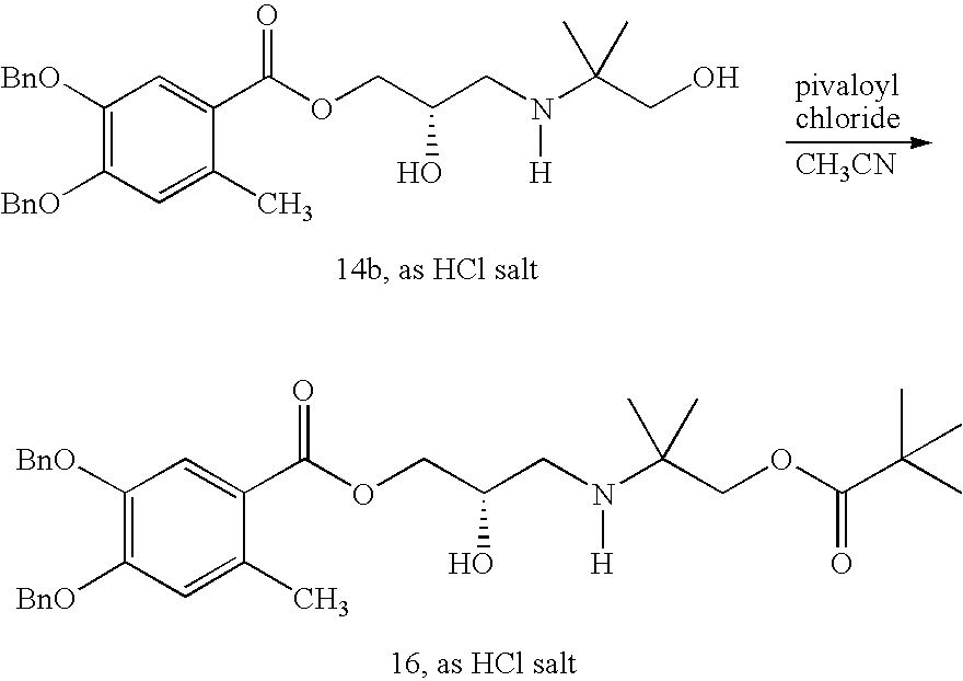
C1([BnO])=C([BnO])C=C(C)C(C(OCC(CN(C(COC(C(C)(C)C)=O)(C)C)[H])O)=O)=C1.C1([BnO])=C([BnO])C=C(C)C(C(OCC(CN(C(CO)(C)C)[H])O)=O)=C1.[CH3CN]
